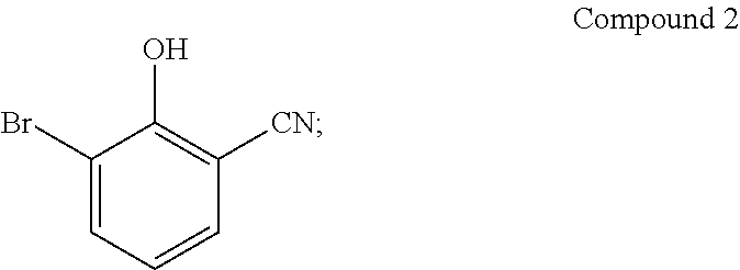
C1(Br)=CC=CC([CN])=C1O
